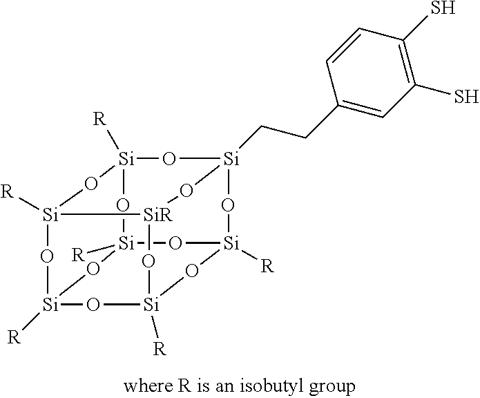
[Si]12(CCC3=CC(S)=C(S)C=C3)O[SiR]3[Si]4([R])O[Si]([R])(O1)O[Si]1([R])O[Si]([R])(O4)O[Si]([R])(O[Si]([R])(O1)O2)O3
